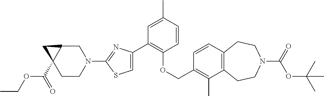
C1(C2=C(OCC3=C(C)C4=C(C=C3)CCN(C(=O)OC(C)(C)C)CC4)C=CC(C)=C2)=CSC(N2CC3C(C(=O)OCC)(CC2)C3)=N1
